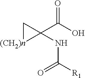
C1[(CH2)n]C1(C(O)=O)NC([R1])=O
